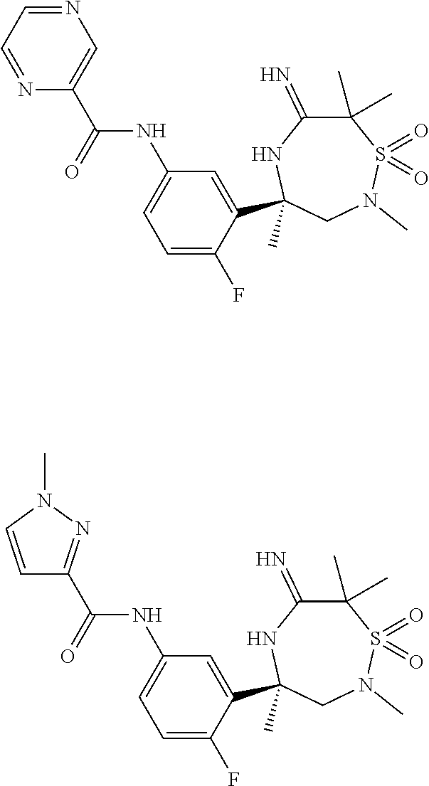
N1=CC=NC(C(=O)NC2=CC=C(F)C(C3(C)NC(=N)C(C)(C)S(=O)(=O)N(C)C3)=C2)=C1.C1=CN(C)N=C1C(=O)NC1=CC=C(F)C(C2(C)NC(=N)C(C)(C)S(=O)(=O)N(C)C2)=C1
